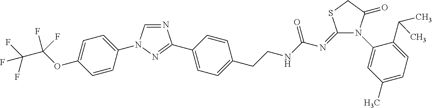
N1=CN(C2=CC=C(OC(C(F)(F)F)(F)F)C=C2)N=C1C1=CC=C(CCNC(N=C2N(C3=CC(C)=CC=C3C(C)C)C(=O)CS2)=O)C=C1
